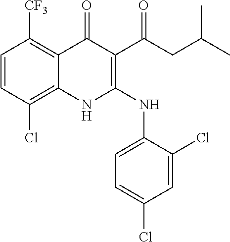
C1=CC(Cl)=C2C(=C1[CF3])C(=O)C(C(CC(C)C)=O)=C(NC1=CC=C(Cl)C=C1Cl)N2
